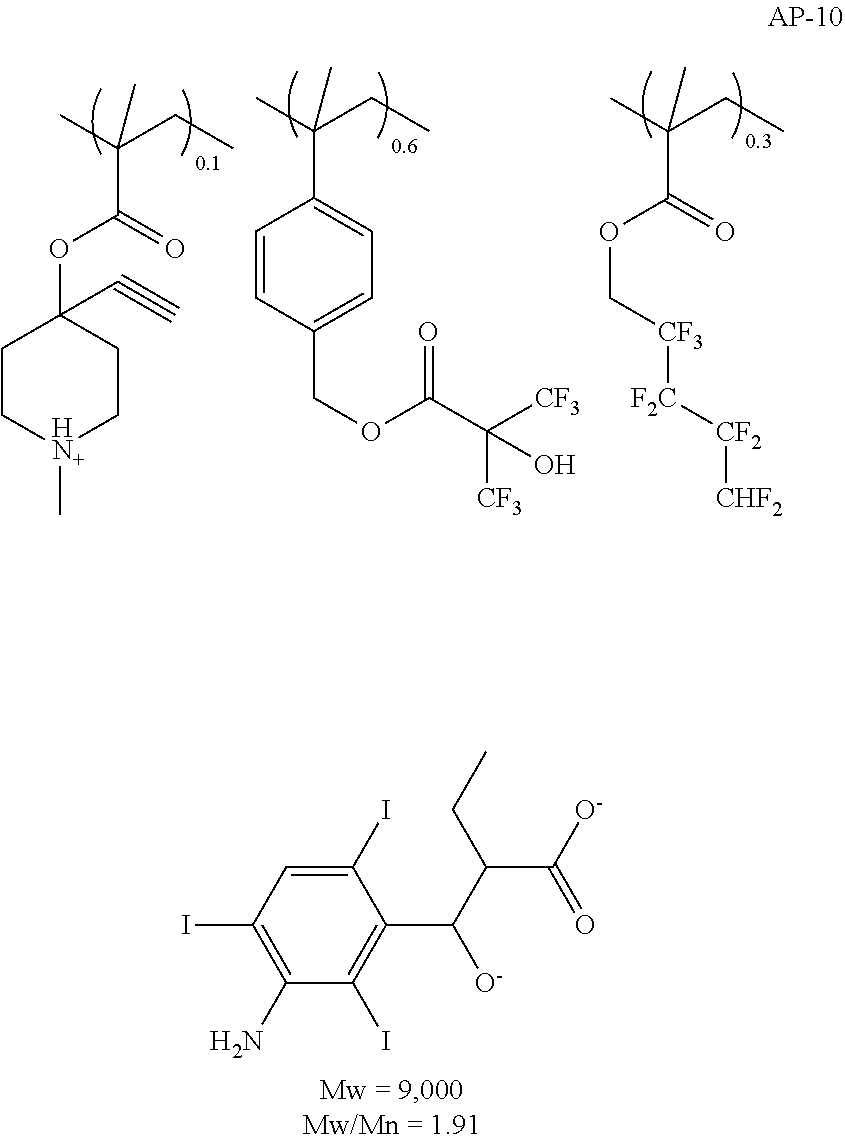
CC(CC)(C(OC1(C#C)CC[HN+](C)CC1)=O)C.CC(CC)(C1=CC=C(COC(C([CF3])([CF3])O)=O)C=C1)C.CC(CC)(C(OC[CF3][F2C][CF2][CHF2])=O)C.C1(I)=CC(I)=C(N)C(I)=C1C(C(CC)C([O-])=O)[O-]
